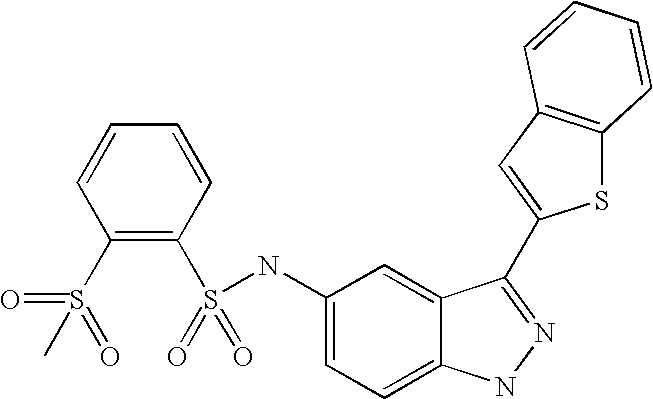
C1=CC=CC(S(=O)(=O)NC2=CC=C3C(=C2)C(C2=CC4=C(S2)C=CC=C4)=NN3)=C1S(=O)(C)=O
